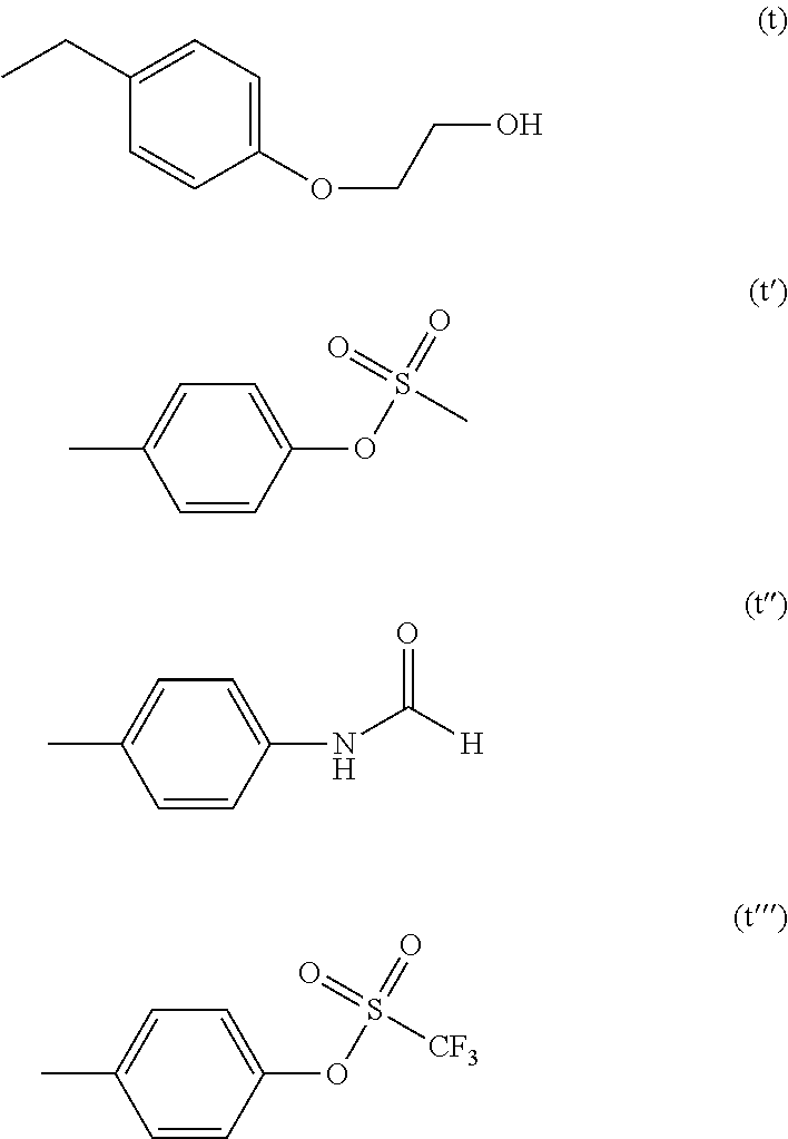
C1=C(CC)C=CC(OCCO)=C1.C1=CC(OS(=O)(=O)C)=CC=C1C.C1=CC(NC([H])=O)=CC=C1C.C1=CC(OS(=O)(=O)[CF3])=CC=C1C
